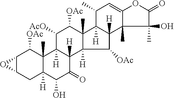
C12C(CC3([H])C(C)(C1[OAc])C1([H])C([H])(C(=O)C3O)C3([H])C(C)(C([OAc])C1[AcO])C1([H])C([H])(C3[OAc])C3(C)C(=CC1C)OC(=O)C3(C)O)O2
